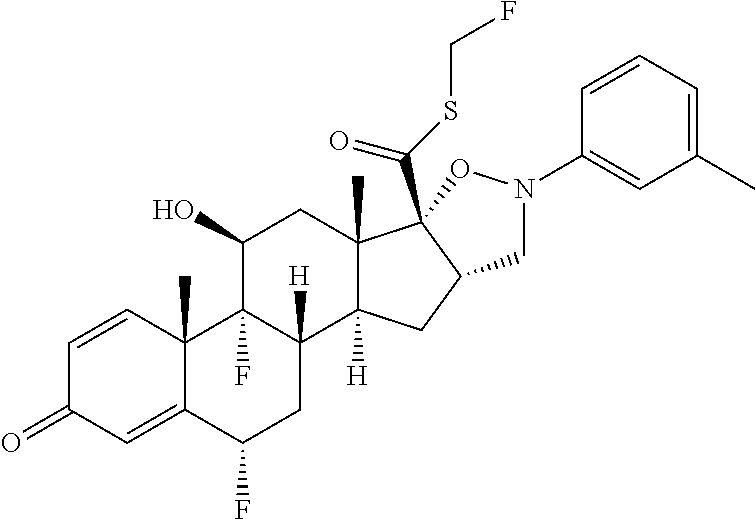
C1=CC2(C)C(=CC1=O)C(F)CC1([H])C2(F)C(O)CC2(C)C1([H])CC1C2(C(SCF)=O)ON(C2=CC(C)=CC=C2)C1
